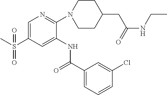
C1=C(S(C)(=O)=O)C=C(NC(C2=CC=CC(Cl)=C2)=O)C(N2CCC(CC(=O)NCC)CC2)=N1
